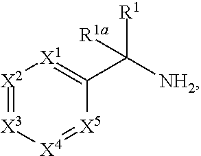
[NH2]C(C1=[X1][X2]=[X3][X4]=[X5]1)([R1])[R1a]
